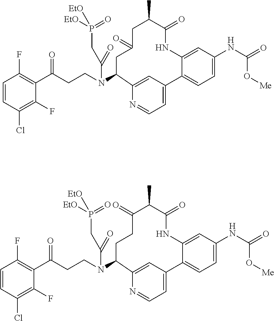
N(C1CC(=O)CC(C)C(=O)NC2=CC(NC(=O)O[Me])=CC=C2C2=CC=NC1=C2)(CCC(C1=C(F)C=CC(Cl)=C1F)=O)C(=O)CP([EtO])(=O)[EtO].N(C1CCC(=O)C(C)C(=O)NC2=CC(NC(=O)O[Me])=CC=C2C2=CC=NC1=C2)(CCC(C1=C(F)C=CC(Cl)=C1F)=O)C(=O)CP([EtO])(=O)[EtO]
